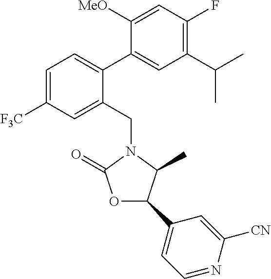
C1(C(C)C)=C(F)C=C([MeO])C(C2=CC=C([F3C])C=C2CN2C(C)C(C3=CC=NC([CN])=C3)OC2=O)=C1
